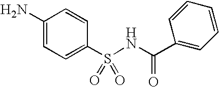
C1(N)=CC=C(S(NC(C2=CC=CC=C2)=O)(=O)=O)C=C1
